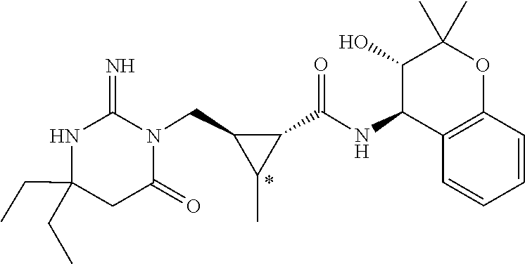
C(C1(CC)NC(=N)N(CC2C(C)C2C(NC2C3=C(OC(C)(C)C2O)C=CC=C3)=O)C(=O)C1)C
